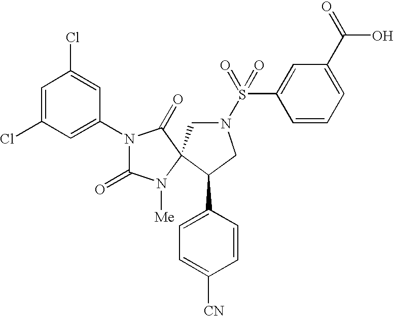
C1=C(Cl)C=C(N2C(=O)N([Me])C3(C2=O)CN(S(C2=CC(C(=O)O)=CC=C2)(=O)=O)CC3C2=CC=C([CN])C=C2)C=C1Cl
